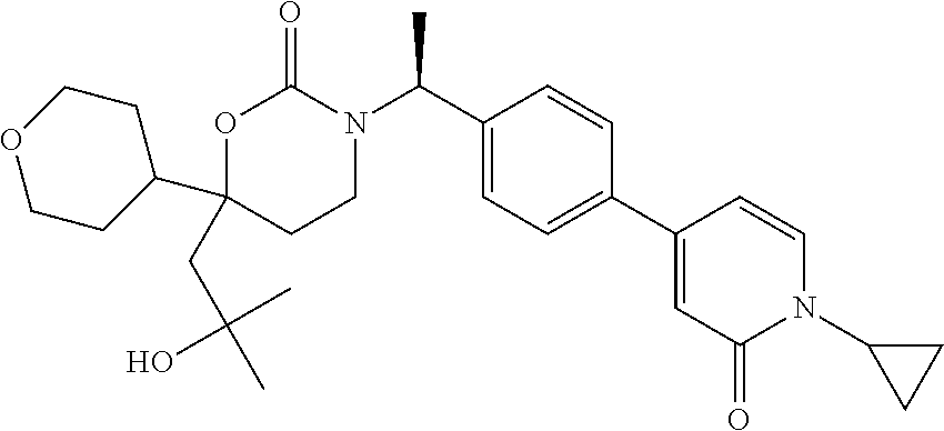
C1CN(C(C2=CC=C(C3=CC(=O)N(C4CC4)C=C3)C=C2)C)C(=O)OC1(C1CCOCC1)CC(C)(C)O
